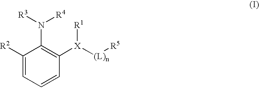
C1([R2])=CC=CC([X]([(L)n][R5])[R1])=C1N([R3])[R4]
